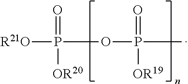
[R21O]P(OP(C)(=O)[OR19])(=O)[OR20]
